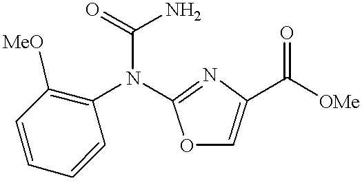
C1=CC([MeO])=C(N(C(=O)N)C2=NC(C([OMe])=O)=CO2)C=C1
